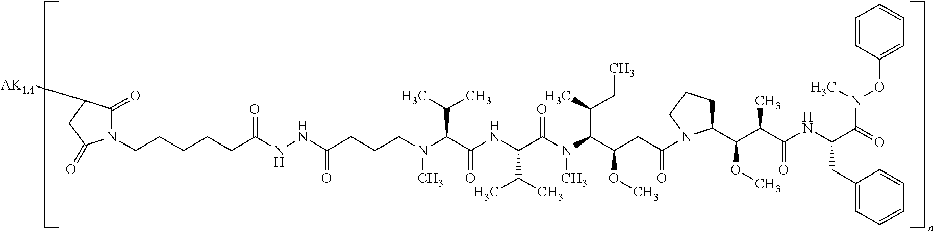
C(CCCCC(NNC(=O)CCCN(C)C(C(=O)NC(C(C)C)C(N(C(C(OC)CC(=O)N1C(C(C(C)C(=O)NC(C(=O)N(C)OC2=CC=CC=C2)CC2=CC=CC=C2)OC)CCC1)C(C)CC)C)=O)C(C)C)=O)N1C(=O)C([AK1A])CC1=O
